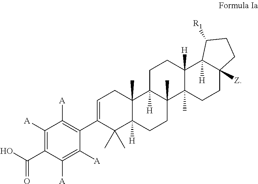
C1=C(C2=C([A])C([A])=C(C(O)=O)C([A])=C2[A])C(C)(C)C2([H])C(C)(C1)C1([H])C(C)(CC2)C2(C)C([H])(CC1)C1([H])C([Z])(CC2)CCC1[R1]
